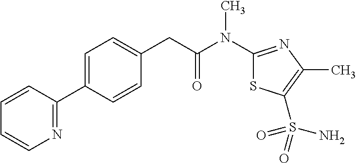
C1=CC(C2=CC=C(CC(N(C)C3=NC(C)=C(S(=O)(N)=O)S3)=O)C=C2)=NC=C1
